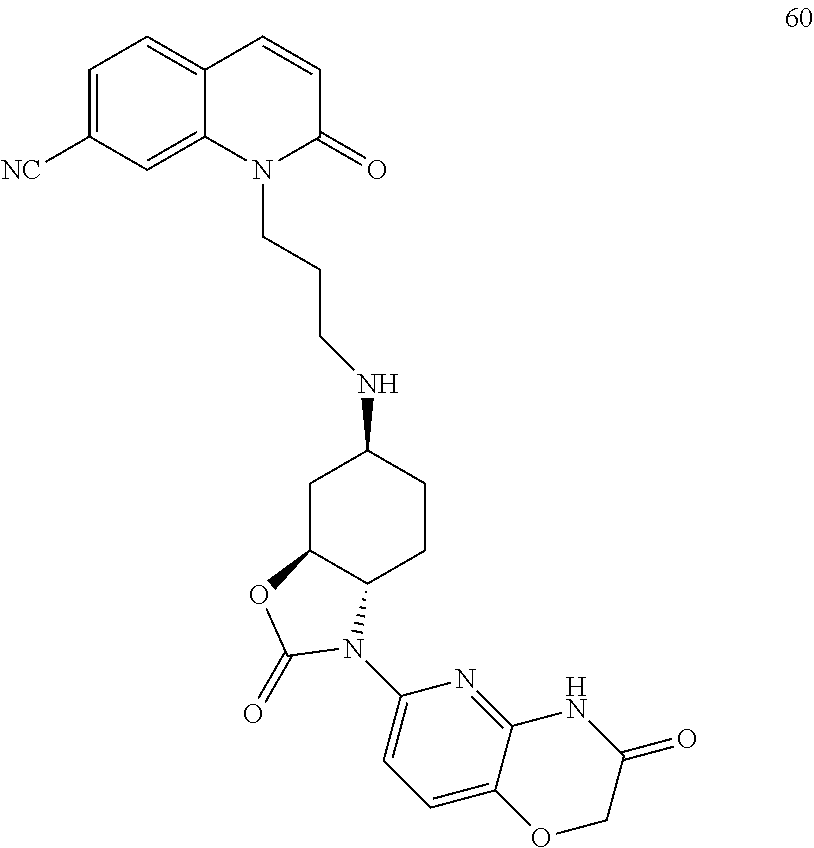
N(C1CC2C(CC1)N(C1=CC=C3C(=N1)NC(=O)CO3)C(=O)O2)CCCN1C2=CC([NC])=CC=C2C=CC1=O
